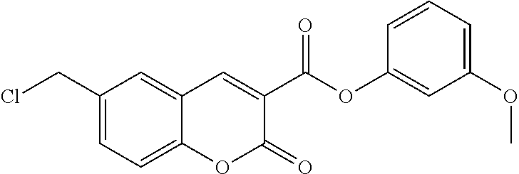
C1(CCl)=CC=C2C(=C1)C=C(C(OC1=CC(OC)=CC=C1)=O)C(=O)O2
